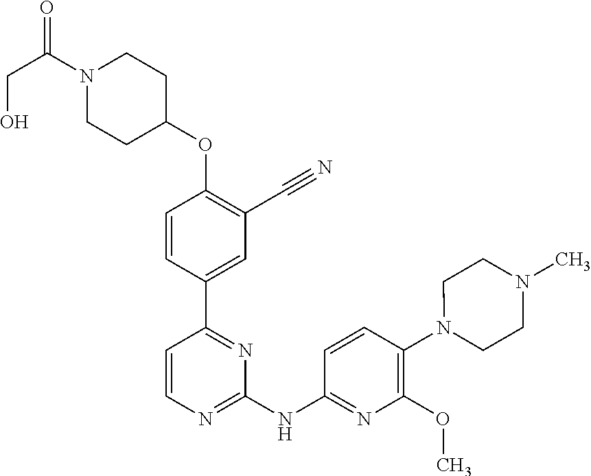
C1=CC(C2=NC(NC3=NC(OC)=C(N4CCN(C)CC4)C=C3)=NC=C2)=CC(C#N)=C1OC1CCN(C(CO)=O)CC1
